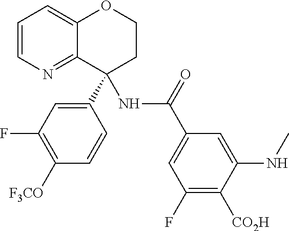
C1=CN=C2C(=C1)OCCC2(C1=CC(F)=C([F3CO])C=C1)NC(C1=CC(F)=C([CO2H])C(NC)=C1)=O
